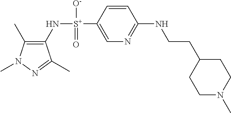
C1(C)=C(N[S+](C2=CN=C(NCCC3CCN(C)CC3)C=C2)([O-])=O)C(C)=NN1C
